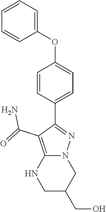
C1=CC=C(OC2=CC=C(C3=NN4C(=C3C(=O)N)NCC(CO)C4)C=C2)C=C1
